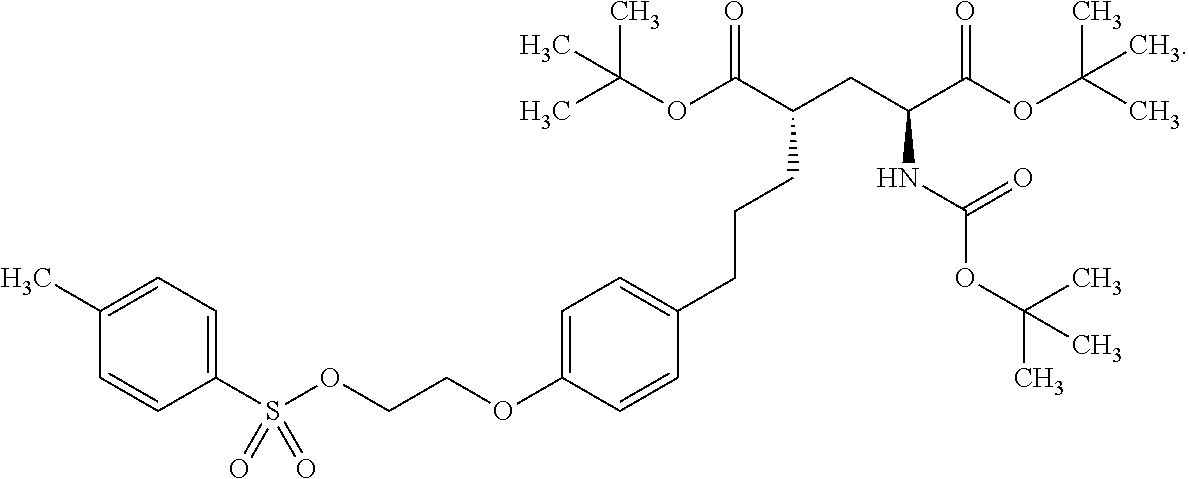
C(OC(C)(C)C)(=O)C(CC(C(OC(C)(C)C)=O)NC(OC(C)(C)C)=O)CCCC1=CC=C(OCCOS(C2=CC=C(C)C=C2)(=O)=O)C=C1
